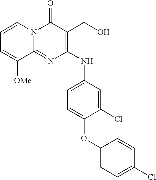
C12=NC(NC3=CC=C(OC4=CC=C(Cl)C=C4)C(Cl)=C3)=C(CO)C(=O)N1C=CC=C2[OMe]
